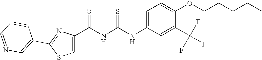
C(NC(NC1=CC=C(OCCCCC)C(C(F)(F)F)=C1)=S)(=O)C1=CSC(C2=CN=CC=C2)=N1
